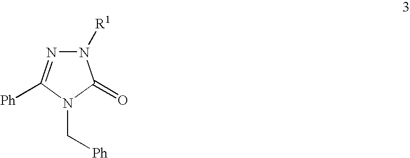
[Ph]C1=NN([R1])C(=O)N1C[Ph]
